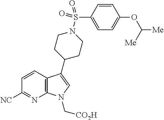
C12=C(C(C3CCN(S(C4=CC=C(OC([Me])[Me])C=C4)(=O)=O)CC3)=CN1C[CO2H])C=CC([NC])=N2
